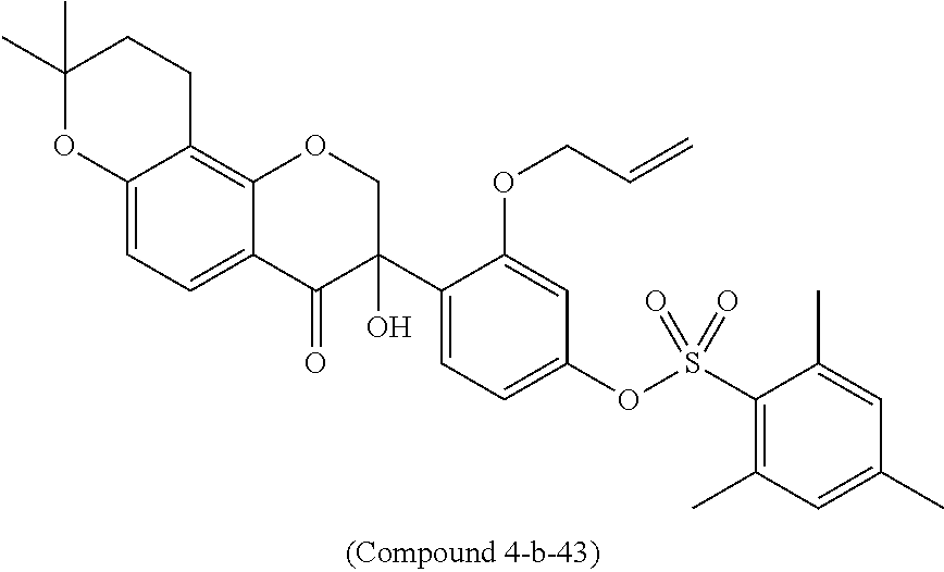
C1(C2(O)COC3=C4C(=CC=C3C2=O)OC(C)(C)CC4)=CC=C(OS(C2=C(C)C=C(C)C=C2C)(=O)=O)C=C1OCC=C
